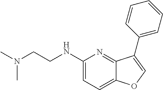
C1(NCCN(C)C)=CC=C2C(=N1)C(C1=CC=CC=C1)=CO2
